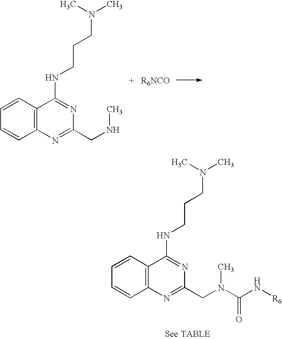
C12=C(C=CC=C1)C(NCCCN(C)C)=NC(CNC)=N2.C12=C(C=CC=C1)C(NCCCN(C)C)=NC(CN(C)C(N[R6])=O)=N2
